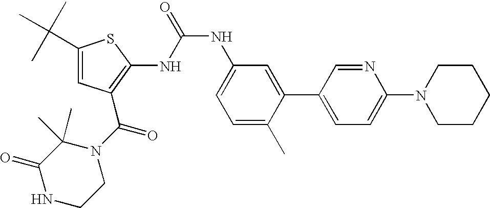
C1(C(C)(C)C)=CC(C(N2C(C)(C)C(=O)NCC2)=O)=C(NC(NC2=CC=C(C)C(C3=CC=C(N4CCCCC4)N=C3)=C2)=O)S1
